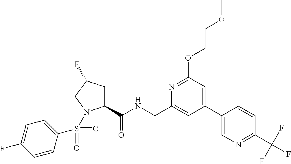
C1(C(NCC2=CC(C3=CN=C(C(F)(F)F)C=C3)=CC(OCCOC)=N2)=O)CC(F)CN1S(C1=CC=C(F)C=C1)(=O)=O
